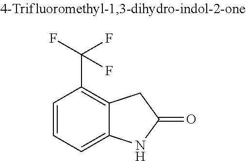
C1=CC=C2C(=C1C(F)(F)F)CC(=O)N2
